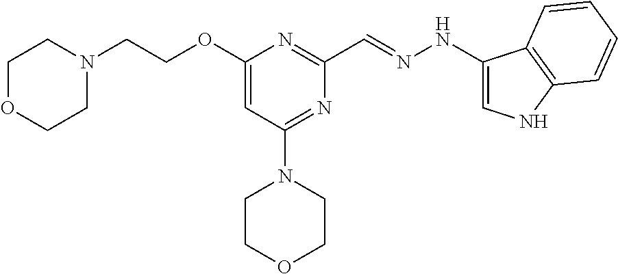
N1(CCOC2=CC(N3CCOCC3)=NC(C=NNC3=CNC4=C3C=CC=C4)=N2)CCOCC1
